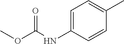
C1=C(NC(OC)=O)C=CC(C)=C1
